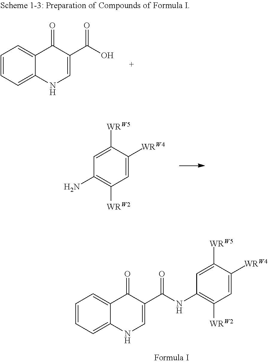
C1=C2C(=CC=C1)C(=O)C(C(O)=O)=CN2.C1=C([WRW5])C([WRW4])=CC([WRW2])=C1N.C1=C2C(=CC=C1)C(=O)C(C(=O)NC1=C([WRW2])C=C([WRW4])C([WRW5])=C1)=CN2
